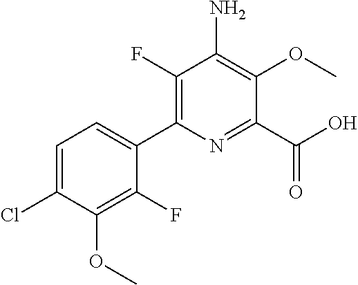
C1(F)=C(C2=CC=C(Cl)C(OC)=C2F)N=C(C(O)=O)C(OC)=C1N
